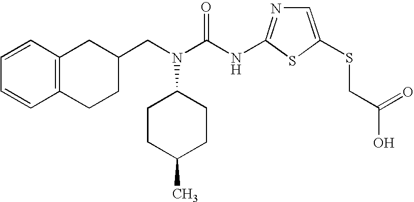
C1(CN(C(NC2=NC=C(SCC(O)=O)S2)=O)C2CCC(C)CC2)CC2=C(CC1)C=CC=C2
